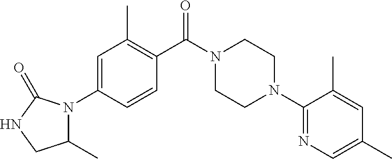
C1=C(N2C(C)CNC2=O)C=CC(C(N2CCN(C3=NC=C(C)C=C3C)CC2)=O)=C1C
